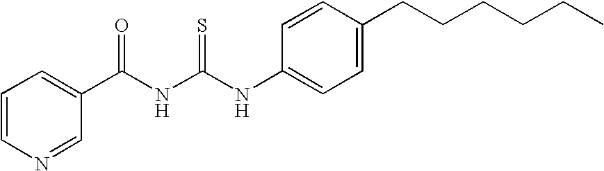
N(C(NC(C1=CC=CN=C1)=O)=S)C1=CC=C(CCCCCC)C=C1
